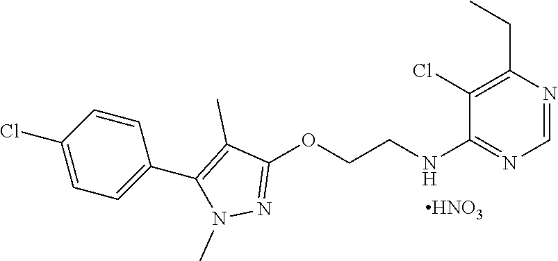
C1(NCCOC2=NN(C)C(C3=CC=C(Cl)C=C3)=C2C)=NC=NC(CC)=C1Cl.[HNO3]
